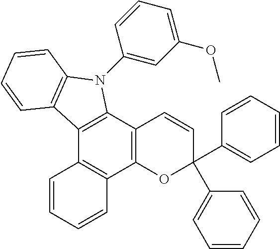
C12=C(C3=C(C4=C1C=CC=C4)OC(C1=CC=CC=C1)(C1=CC=CC=C1)C=C3)N(C1=CC(OC)=CC=C1)C1=C2C=CC=C1
